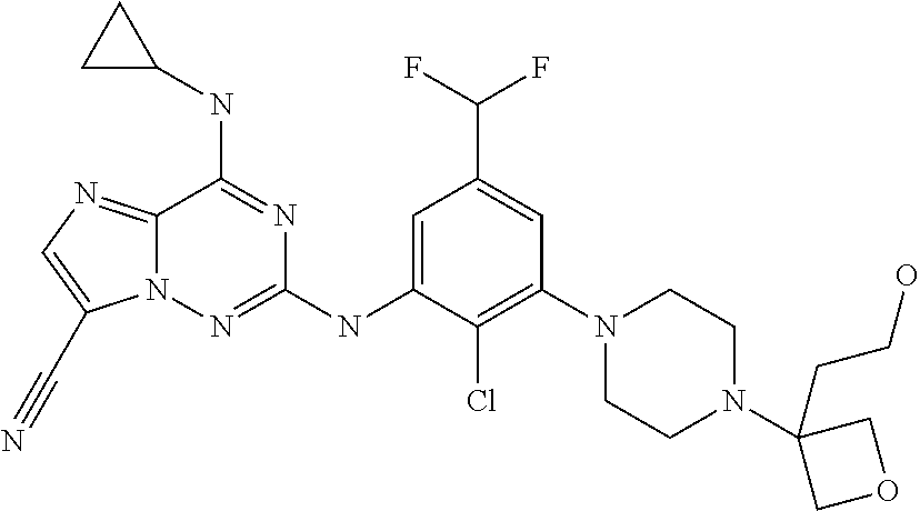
N12C(=NC=C1C#N)C(NC1CC1)=NC(NC1=CC(C(F)F)=CC(N3CCN(C4(CCO)COC4)CC3)=C1Cl)=N2
